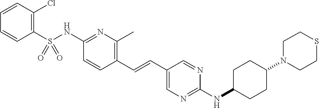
C1(S(NC2=NC(C)=C(C=CC3=CN=C(NC4CCC(N5CCSCC5)CC4)N=C3)C=C2)(=O)=O)=C(Cl)C=CC=C1
